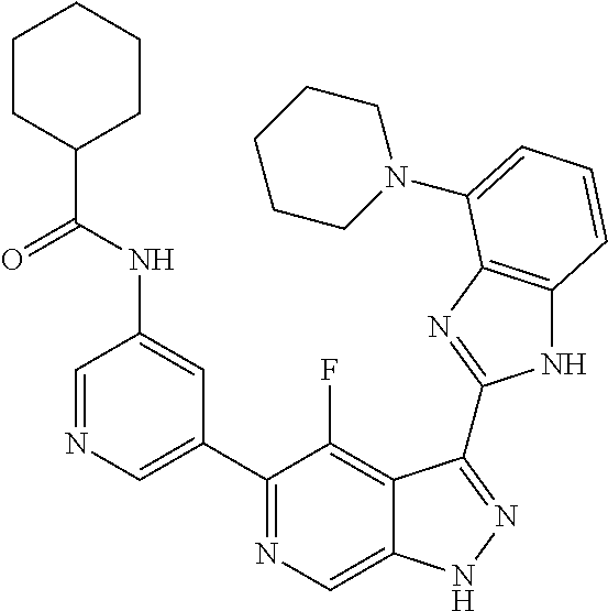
C1=NC=C(C2=NC=C3C(=C2F)C(C2=NC4=C(N2)C=CC=C4N2CCCCC2)=NN3)C=C1NC(C1CCCCC1)=O
